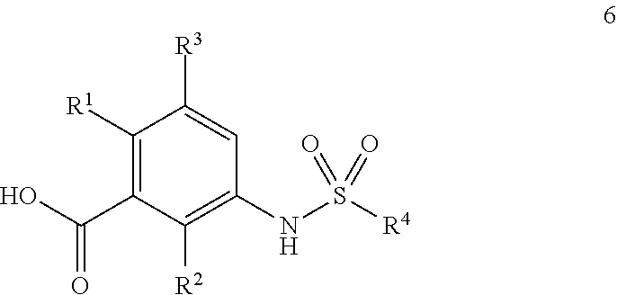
C1([R3])=CC(NS([R4])(=O)=O)=C([R2])C(C(O)=O)=C1[R1]
